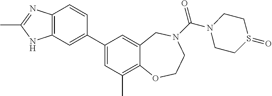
C12=C(C=C(C3=CC(C)=C4C(=C3)CN(C(=O)N3CCS(=O)CC3)CCO4)C=C1)NC(C)=N2
